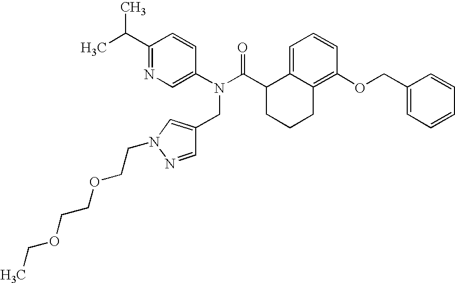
C1(C(C)C)=NC=C(N(C(C2CCCC3=C(OCC4=CC=CC=C4)C=CC=C23)=O)CC2=CN(CCOCCOCC)N=C2)C=C1
